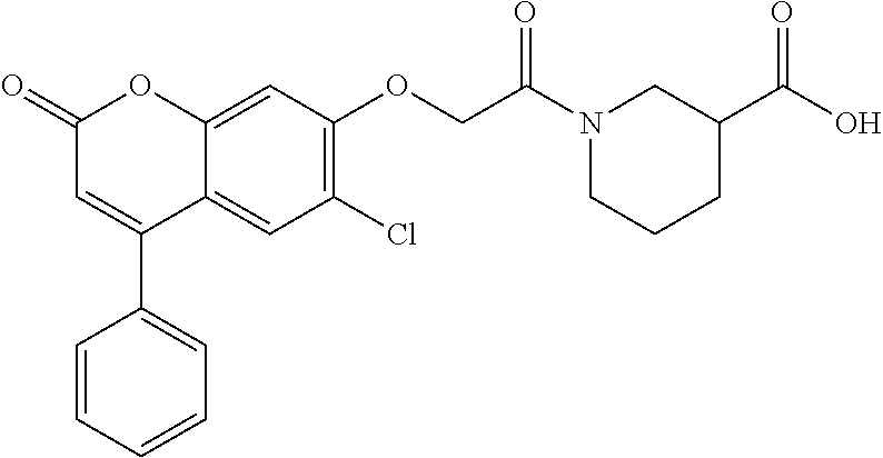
C12=CC(OCC(N3CCCC(C(O)=O)C3)=O)=C(Cl)C=C1C(C1=CC=CC=C1)=CC(=O)O2
